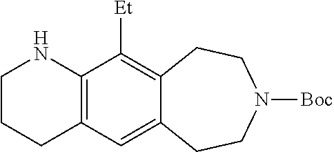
C12=C(C([Et])=C3C(=C1)CCN([Boc])CC3)NCCC2
